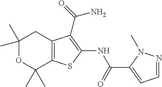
C1(C)(C)OC(C)(C)C2=C(C1)C(C(=O)N)=C(NC(C1=CC=NN1C)=O)S2
